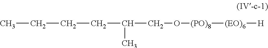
C(CC(CO[(PO)8][(EO)6][H])C)CC
